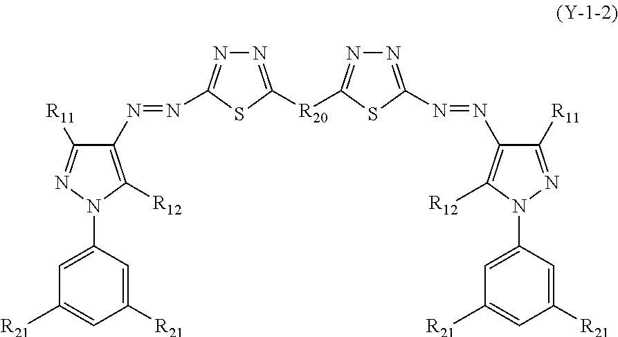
C1(N2N=C([R11])C(N=NC3=NN=C([R20]C4=NN=C(N=NC5=C([R12])N(C6=CC([R21])=CC([R21])=C6)N=C5[R11])S4)S3)=C2[R12])=CC([R21])=CC([R21])=C1
